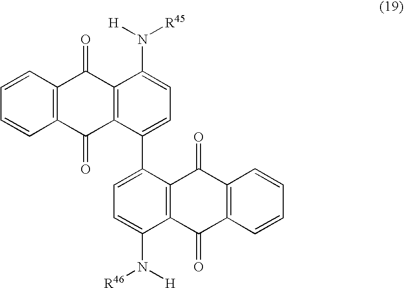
C1=CC2=C(C=C1)C(=O)C1=C(C2=O)C(N([R45])[H])=CC=C1C1=CC=C(N([R46])[H])C2=C1C(=O)C1=C(C2=O)C=CC=C1
